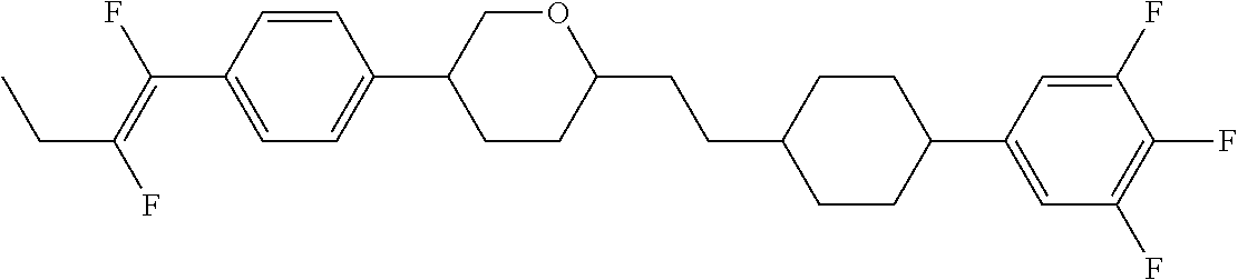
C(C1CCC(C2=CC(F)=C(F)C(F)=C2)CC1)CC1CCC(C2=CC=C(C(=C(F)CC)F)C=C2)CO1
